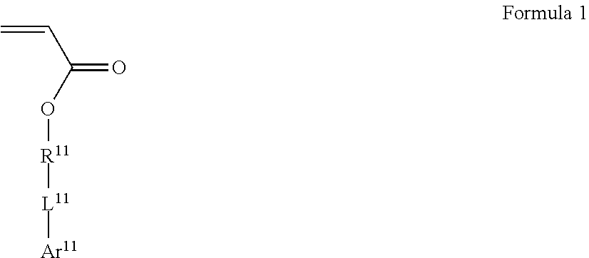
C(C(O[R11][L11][Ar11])=O)=C
